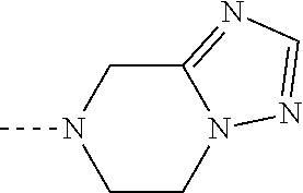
C12=NC=NN1CCN(C)C2
